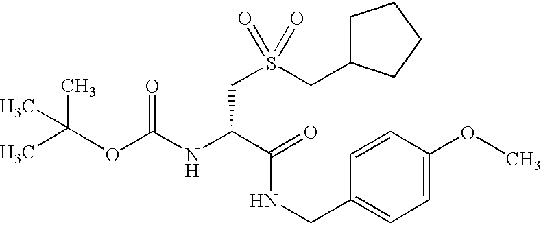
C(NC(C(=O)NCC1=CC=C(OC)C=C1)CS(CC1CCCC1)(=O)=O)(=O)OC(C)(C)C
